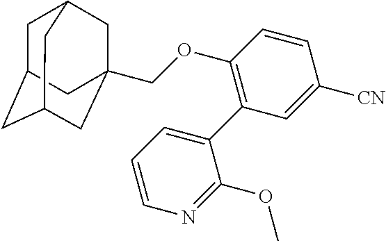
C(OC1=C(C2=CC=CN=C2OC)C=C([CN])C=C1)C12CC3CC(CC(C1)C3)C2
